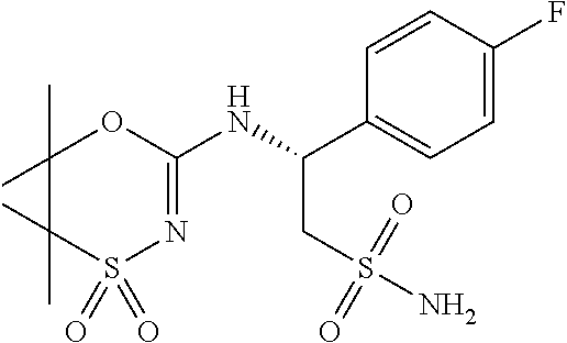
S1(=O)(=O)N=C(NC(CS(N)(=O)=O)C2=CC=C(F)C=C2)OC(C)(C)C1(C)C
